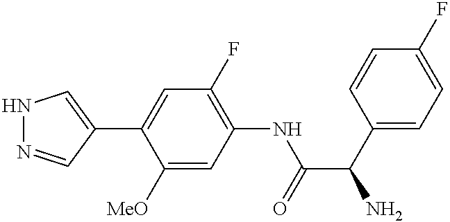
N1N=CC(C2=CC(F)=C(NC(C(C3=CC=C(F)C=C3)N)=O)C=C2[MeO])=C1
